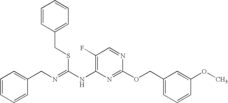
C1(F)=C(NC(=NCC2=CC=CC=C2)SCC2=CC=CC=C2)N=C(OCC2=CC=CC(OC)=C2)N=C1
